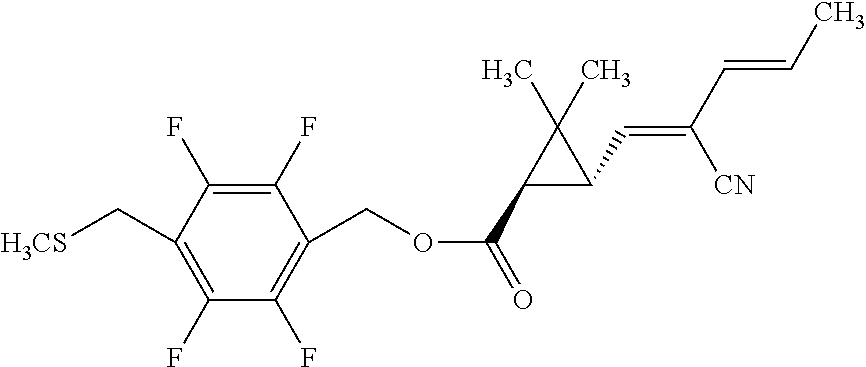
C(C1=C(F)C(F)=C(COC(=O)C2C(C=C(C=CC)[CN])C2(C)C)C(F)=C1F)[H3CS]
